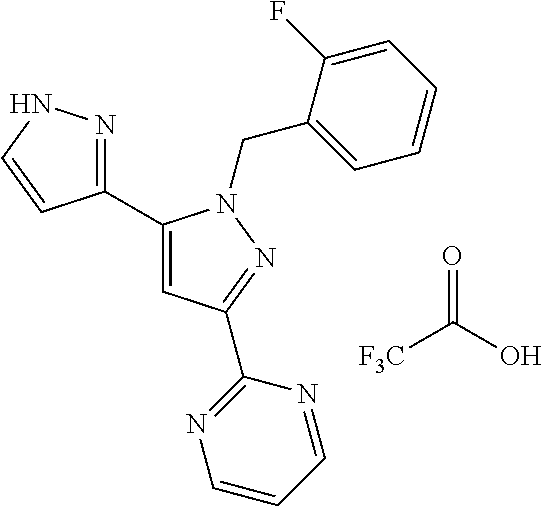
C1(C2=CC(C3=NC=CC=N3)=NN2CC2=CC=CC=C2F)=NNC=C1.[F3C]C(O)=O
